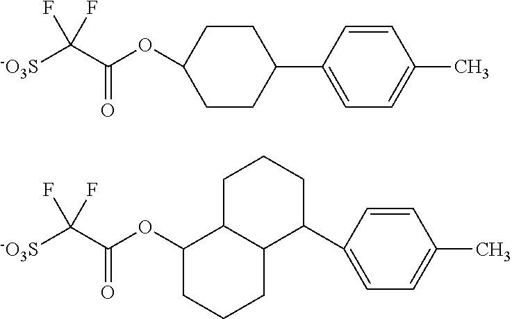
C1(OC(C([-O3S])(F)F)=O)CCC(C2=CC=C(C)C=C2)CC1.C1(OC(C([-O3S])(F)F)=O)CCCC2C1CCCC2C1=CC=C(C)C=C1
